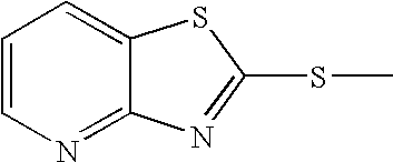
C1=CN=C2C(=C1)SC(SC)=N2
